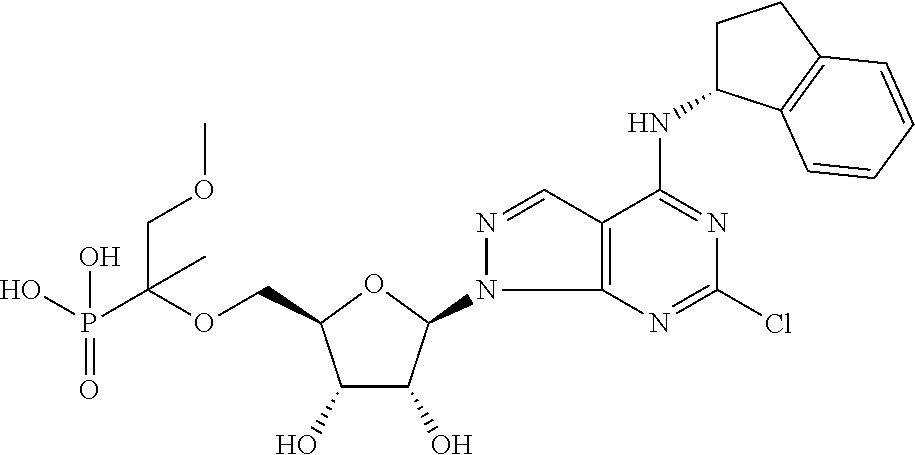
C(OCC1C(O)C(O)C(N2C3=C(C=N2)C(NC2CCC4=C2C=CC=C4)=NC(Cl)=N3)O1)(P(O)(=O)O)(COC)C
